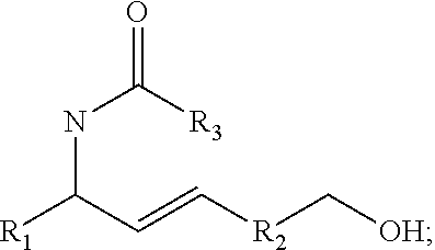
O=C([R3])NC([R1])C=C[R2]C[OH]
